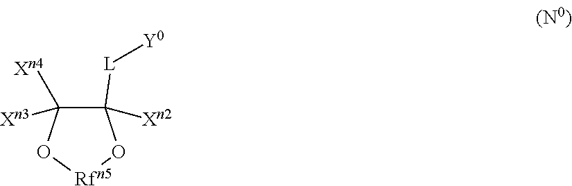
C1([L][Y0])([Xn2])C([Xn4])([Xn3])O[Rfn5]O1
